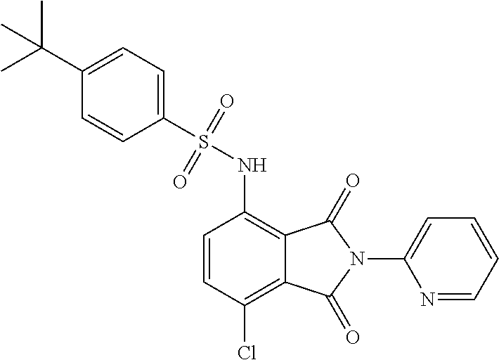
C1(S(NC2=C3C(=C(Cl)C=C2)C(=O)N(C2=CC=CC=N2)C3=O)(=O)=O)=CC=C(C(C)(C)C)C=C1
